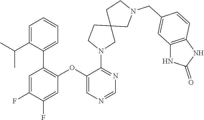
C1=C(F)C(F)=CC(OC2=CN=CN=C2N2CC3(CC2)CN(CC2=CC4=C(C=C2)NC(=O)N4)CC3)=C1C1=CC=CC=C1C(C)C
